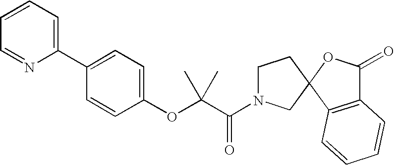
C1(OC(C(N2CCC3(C2)C2=C(C(=O)O3)C=CC=C2)=O)(C)C)=CC=C(C2=CC=CC=N2)C=C1
